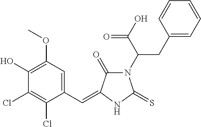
C1(O)=C(OC)C=C(C=C2C(=O)N(C(C(O)=O)CC3=CC=CC=C3)C(=S)N2)C(Cl)=C1Cl
